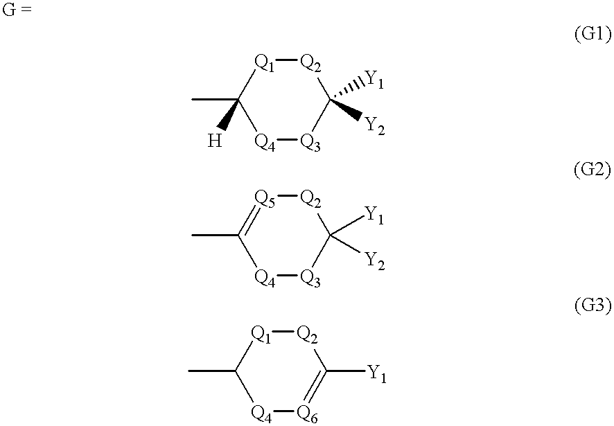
C1(C)([H])[Q4][Q3]C([Y2])([Y1])[Q2][Q1]1.C1(C)=[Q5][Q2]C([Y2])([Y1])[Q3][Q4]1.C1(C)[Q4][Q6]=C([Y1])[Q2][Q1]1
